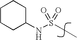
N(S(CC)(=O)=O)C1CCCCC1
